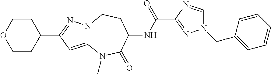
C12=CC(C3CCOCC3)=NN1CCC(NC(=O)C1=NN(CC3=CC=CC=C3)C=N1)C(=O)N2C
